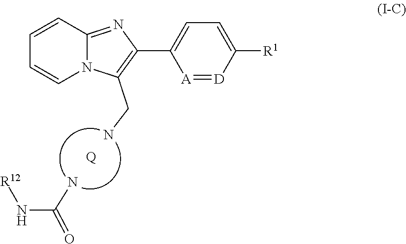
[Q].NCC1=C(C2=CC=C([R1])[D]=[A]2)N=C2N1C=CC=C2.NC(=O)N[R12]
